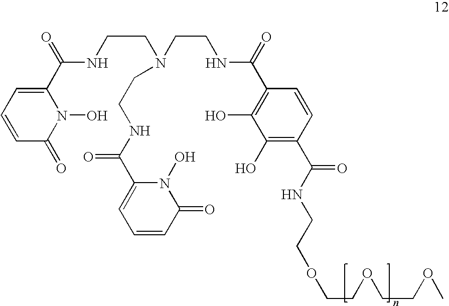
C1(C(=O)NCCN(CCNC(=O)C2=C(O)C(O)=C(C(=O)NCCOCCOCCOC)C=C2)CCNC(C2=CC=CC(=O)N2O)=O)=CC=CC(=O)N1O
